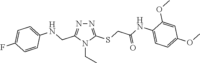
N1=C(SCC(NC2=CC=C(OC)C=C2OC)=O)N(CC)C(CNC2=CC=C(F)C=C2)=N1
